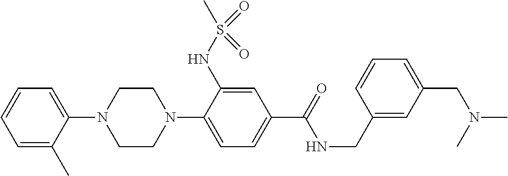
C1(N2CCN(C3=CC=C(C(NCC4=CC(CN(C)C)=CC=C4)=O)C=C3NS(=O)(C)=O)CC2)=CC=CC=C1C
